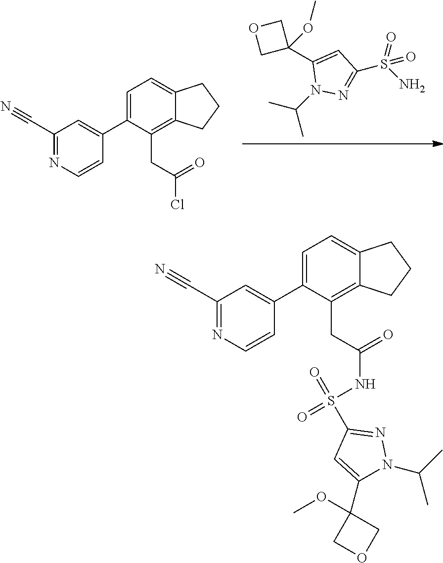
C1(C2=CC(S(=O)(N)=O)=NN2C(C)C)(OC)COC1.C1=C(C2=CC(C#N)=NC=C2)C(CC(=O)Cl)=C2C(=C1)CCC2.C1=C(C2=CC(C#N)=NC=C2)C(CC(=O)NS(=O)(=O)C2=NN(C(C)C)C(C3(OC)COC3)=C2)=C2C(=C1)CCC2
